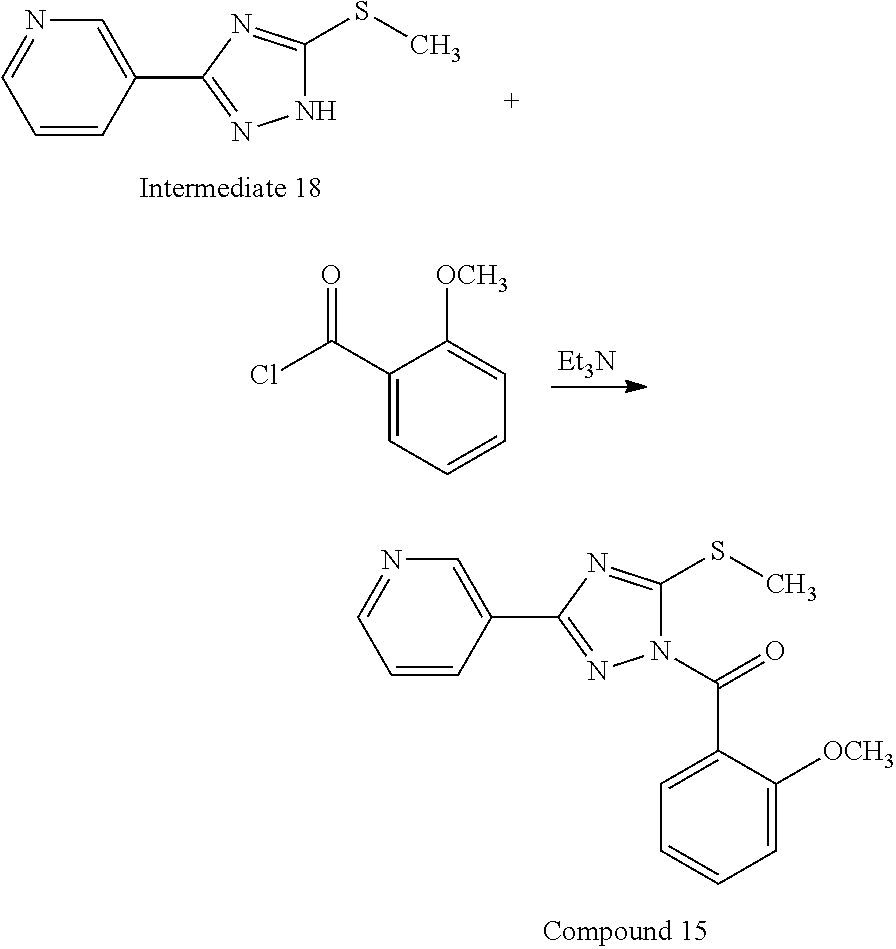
C1(C2=NN(C(C3=CC=CC=C3[OCH3])=O)C(SC)=N2)=CN=CC=C1.C1(C2=NNC(SC)=N2)=CN=CC=C1.[Et3N].C1(C(Cl)=O)=CC=CC=C1[OCH3]
